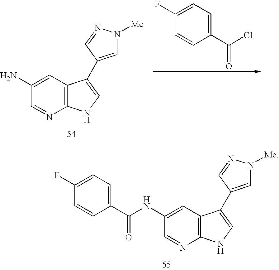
C1(C(Cl)=O)=CC=C(F)C=C1.C12=C(C=C(N)C=N1)C(C1=CN([Me])N=C1)=CN2.C12=C(C=C(NC(C3=CC=C(F)C=C3)=O)C=N1)C(C1=CN([Me])N=C1)=CN2
